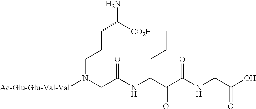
N(CC(NC(C(C(NCC(O)=O)=O)=O)CCC)=O)(CCCC(N)[CO2H])[Ac-Glu-Glu-Val-Val]
